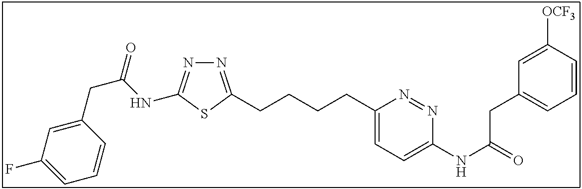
N1=C(CCCCC2=CC=C(NC(=O)CC3=CC=CC([OCF3])=C3)N=N2)SC(NC(CC2=CC(F)=CC=C2)=O)=N1
